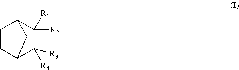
C1=CC2C([R4])([R3])C([R2])([R1])C1C2
